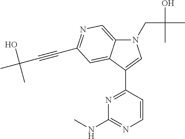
N1(CC(O)(C)C)C2=CN=C(C#CC(C)(O)C)C=C2C(C2=NC(NC)=NC=C2)=C1
